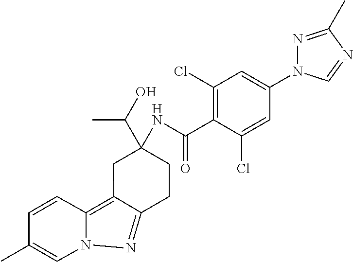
C1=CC(C)=CN2C1=C1C(=N2)CCC(NC(C2=C(Cl)C=C(N3N=C(C)N=C3)C=C2Cl)=O)(C(O)C)C1
